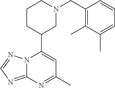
N12C(=NC=N1)N=C(C)C=C2C1CN(CC2=C(C)C(C)=CC=C2)CCC1
